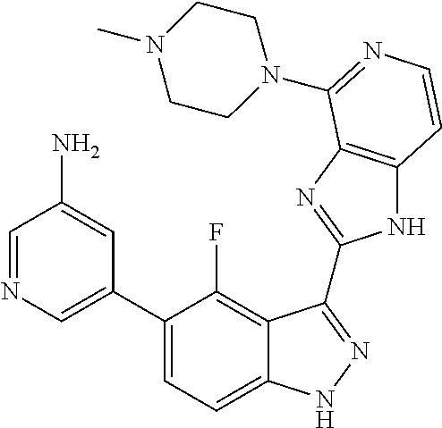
C1=C(C2=CC=C3C(=C2F)C(C2=NC4=C(N2)C=CN=C4N2CCN(C)CC2)=NN3)C=C(N)C=N1
